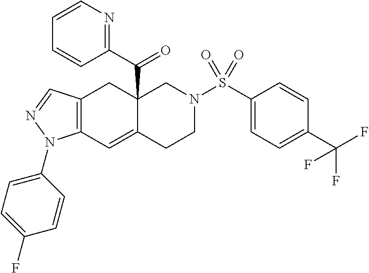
C12=C(C=NN1C1=CC=C(F)C=C1)CC1(C(=O)C3=NC=CC=C3)C(=C2)CCN(S(C2=CC=C(C(F)(F)F)C=C2)(=O)=O)C1
